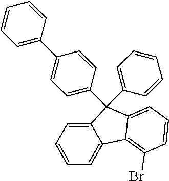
C12=CC=CC=C1C1=C(Br)C=CC=C1C2(C1=CC=CC=C1)C1=CC=C(C2=CC=CC=C2)C=C1
